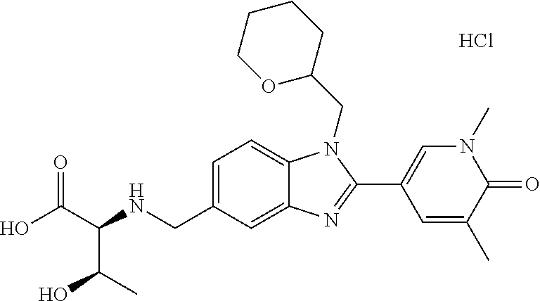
Cl.C1=C(CNC(C(O)=O)C(C)O)C=C2C(=C1)N(CC1CCCCO1)C(C1=CN(C)C(=O)C(C)=C1)=N2
